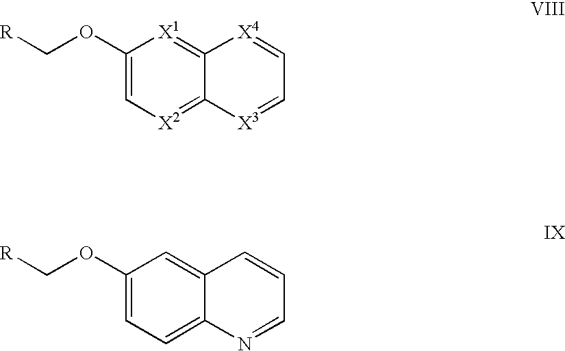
C1(OC[R])=C[X2]=C2C(=[X1]1)[X4]=CC=[X3]2.C1(OC[R])=CC=C2C(=C1)C=CC=N2
